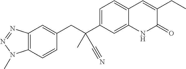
C(C1=CC2=C(C=C1)N(C)N=N2)C(C1=CC=C2C(=C1)NC(=O)C(CC)=C2)(C)C#N
